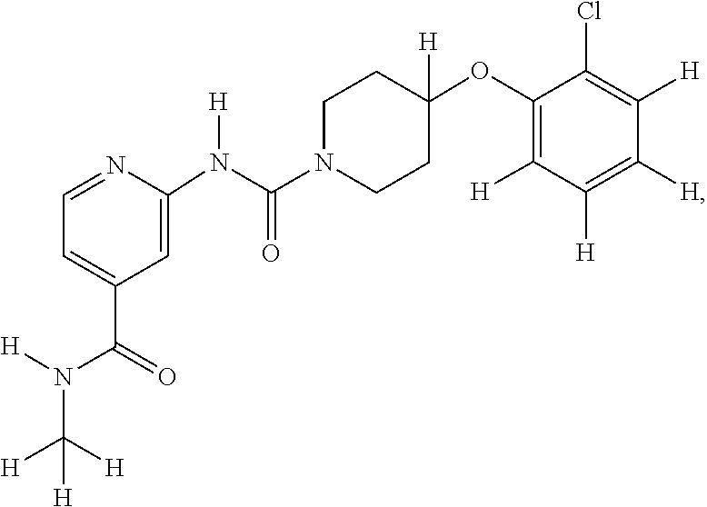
N(C([H])([H])[H])(C(C1=CC=NC(N([H])C(N2CCC(OC3=C([H])C([H])=C([H])C([H])=C3Cl)([H])CC2)=O)=C1)=O)[H]
